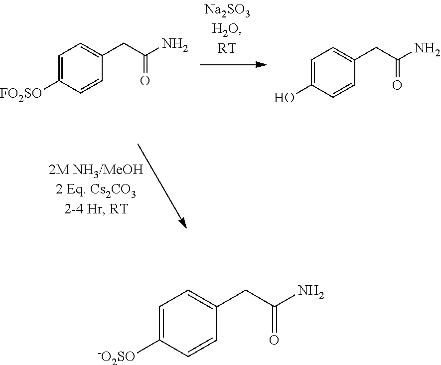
C1=C([FO2SO])C=CC(CC(N)=O)=C1.C1=C(O)C=CC(CC(N)=O)=C1.C1=C([-O2SO])C=CC(CC(N)=O)=C1
